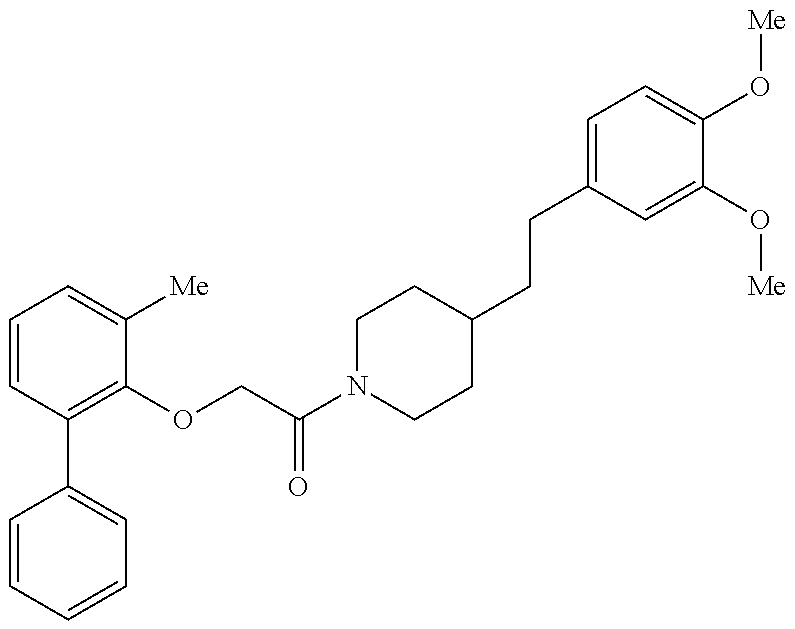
C1=CC=CC=C1C1=C(OCC(N2CCC(CCC3=CC=C(O[Me])C(O[Me])=C3)CC2)=O)C([Me])=CC=C1
